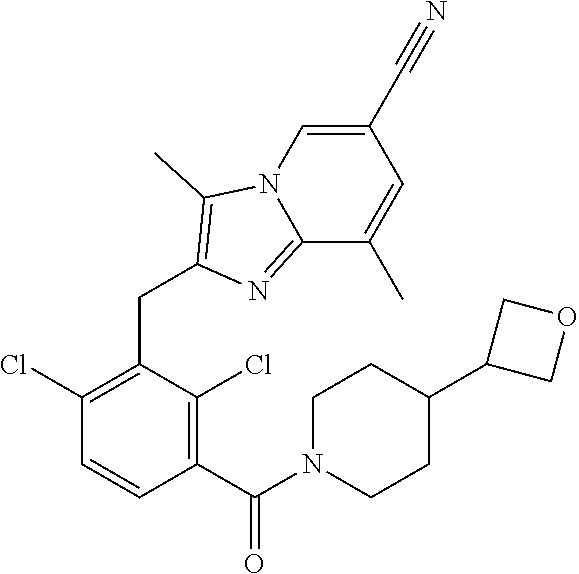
C1(Cl)=C(CC2=C(C)N3C=C(C#N)C=C(C)C3=N2)C(Cl)=C(C(N2CCC(C3COC3)CC2)=O)C=C1
